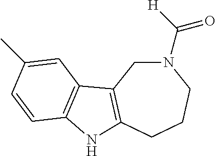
N1(C([H])=O)CC2=C(CCC1)NC1=C2C=C(C)C=C1
